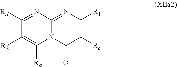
C1([Ra])=NC2=NC([R1])=C([Rc])C(=O)N2C([Ra])=C1[R2]
